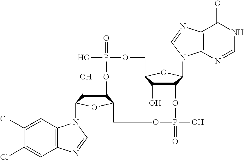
C12C(O)C(N3C4=C(C=C(Cl)C(Cl)=C4)N=C3)OC1COP(=O)(O)OC1C(O)C(OC1N1C3=C(C(=O)NC=N3)N=C1)COP(=O)(O)O2
